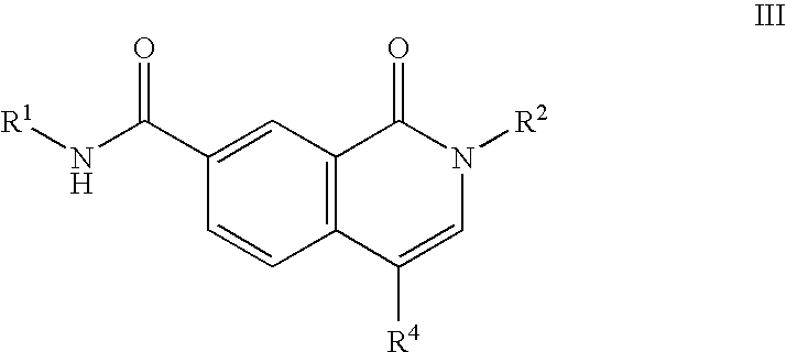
C1(C(N[R1])=O)=CC2=C(C=C1)C([R4])=CN([R2])C2=O
